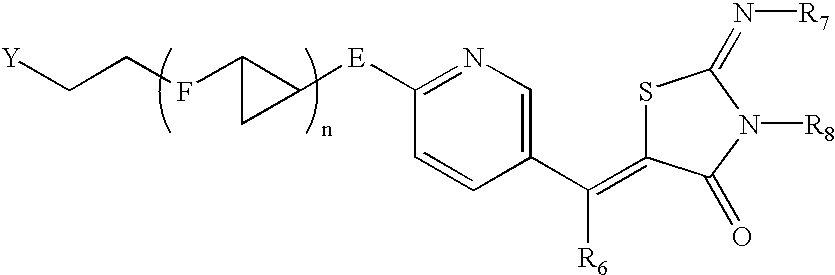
[Y]CCFC1C([E]C2=NC=C(C([R6])=C3SC(=N[R7])N([R8])C3=O)C=C2)C1
